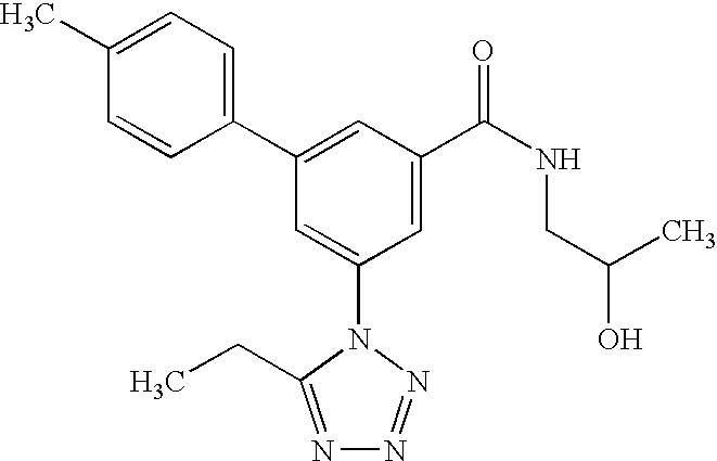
C1(C2=CC(C(NCC(O)C)=O)=CC(N3C(CC)=NN=N3)=C2)=CC=C(C)C=C1
